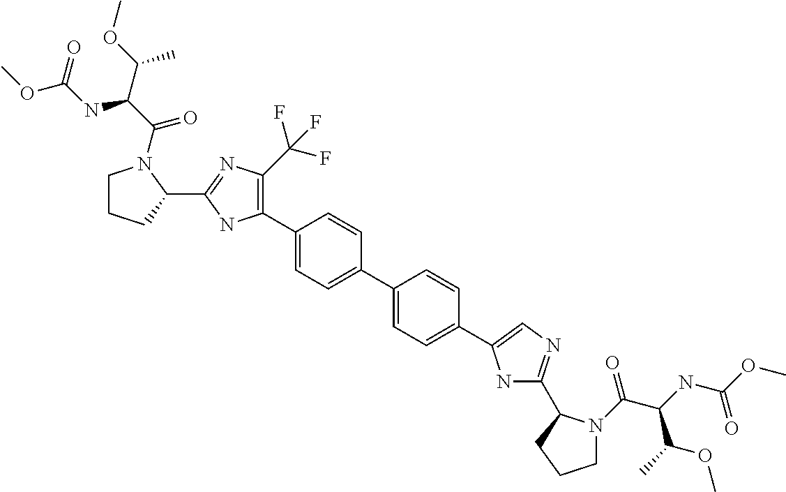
C1CCC(C2=NC(C(F)(F)F)=C(C3=CC=C(C4=CC=C(C5=CN=C(C6N(C(C(NC(=O)OC)C(OC)C)=O)CCC6)N5)C=C4)C=C3)N2)N1C(C(NC(OC)=O)C(C)OC)=O
